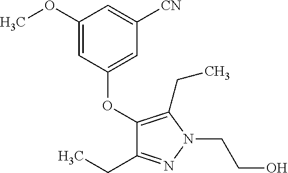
C1(OC2=CC([CN])=CC(OC)=C2)=C(CC)N(CCO)N=C1CC
